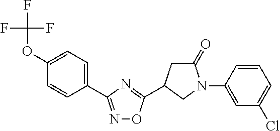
C1=C(C2=NOC(C3CC(=O)N(C4=CC(Cl)=CC=C4)C3)=N2)C=CC(OC(F)(F)F)=C1
